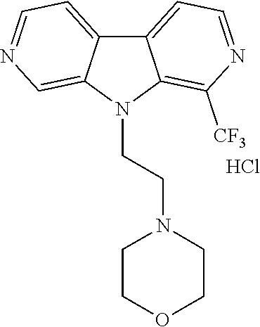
C12=CC=NC([CF3])=C1N(CCN1CCOCC1)C1=CN=CC=C21.Cl
